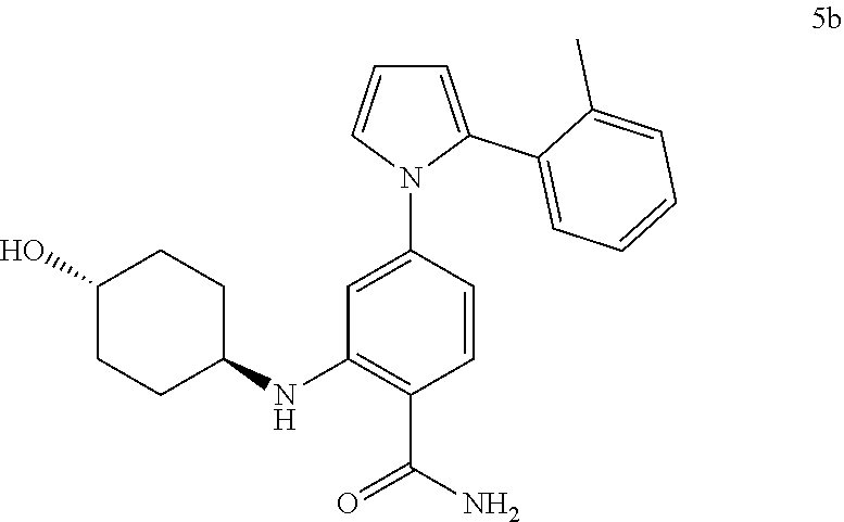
C1=C(C2=CC=CC=C2C)N(C2=CC(NC3CCC(O)CC3)=C(C(N)=O)C=C2)C=C1
